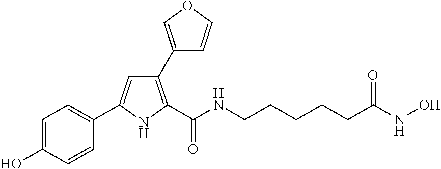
C1(C2=COC=C2)=C(C(NCCCCCC(=O)NO)=O)NC(C2=CC=C(O)C=C2)=C1
